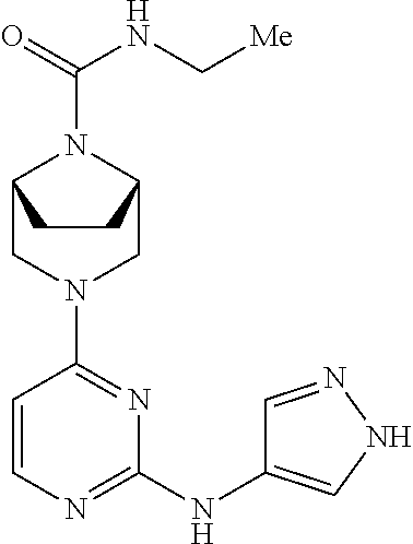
C1=CN=C(NC2=CNN=C2)N=C1N1CC2N(C(NC[Me])=O)C(C1)CC2
